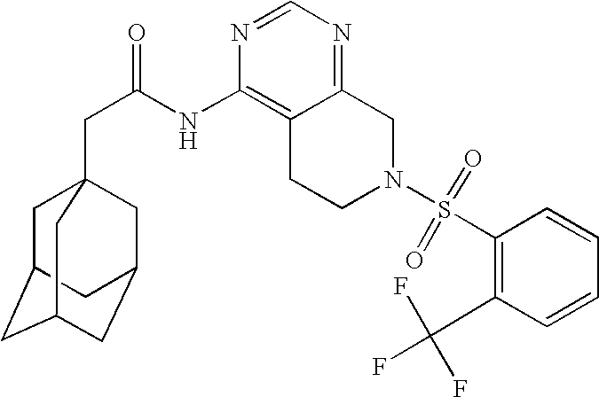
C1C2CC3CC(CC1(CC(=O)NC1=C4C(=NC=N1)CN(S(C1=C(C(F)(F)F)C=CC=C1)(=O)=O)CC4)C3)C2
